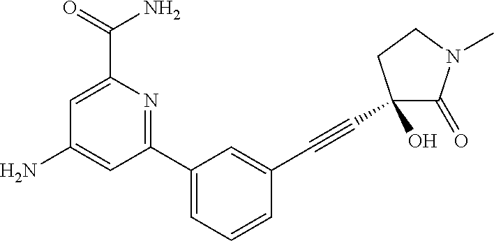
C1=C(C(=O)N)N=C(C2=CC=CC(C#CC3(O)C(=O)N(C)CC3)=C2)C=C1N
